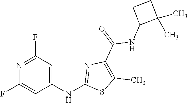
N1=C(F)C=C(NC2=NC(C(NC3C(C)(C)CC3)=O)=C(C)S2)C=C1F
